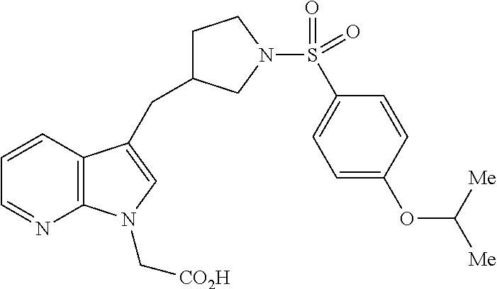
C12=C(C=CC=N1)C(CC1CCN(S(C3=CC=C(OC([Me])[Me])C=C3)(=O)=O)C1)=CN2C[CO2H]
